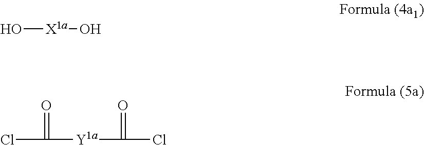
O[X1a]O.ClC(=O)[Y1a]C(=O)Cl
